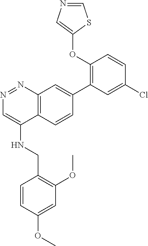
C1(OC2=CN=CS2)=C(C2=CC3=C(C=C2)C(NCC2=C(OC)C=C(OC)C=C2)=CN=N3)C=C(Cl)C=C1
